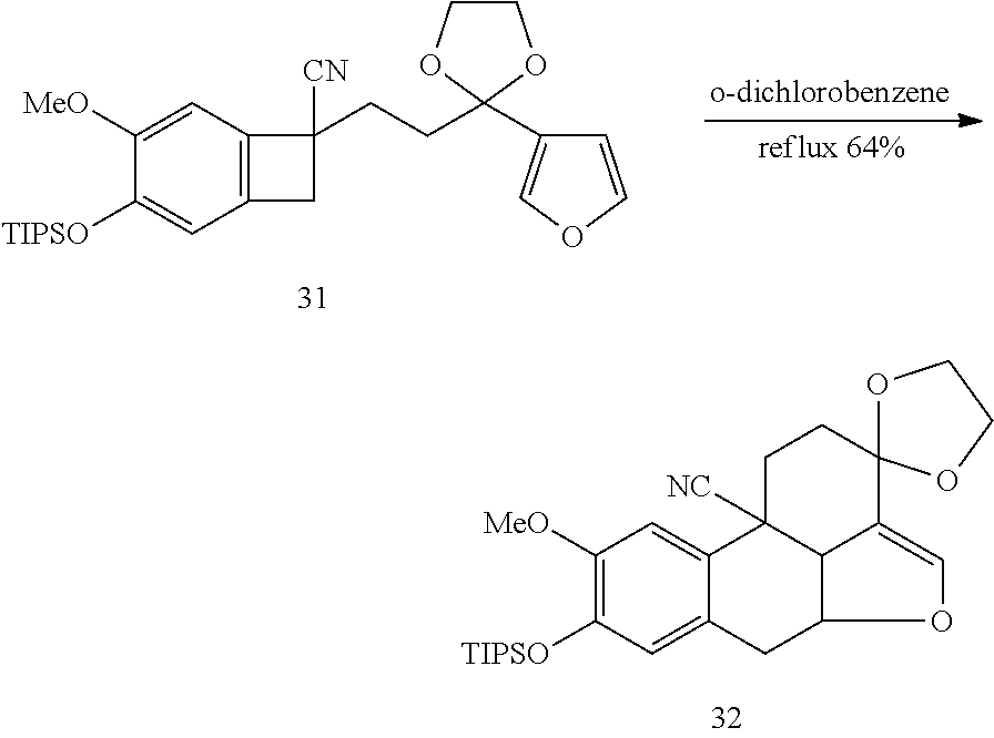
C12=CC([TIPSO])=C([MeO])C=C1C1([NC])C3C(C2)OC=C3C2(CC1)OCCO2.C12=C(C=C([MeO])C([TIPSO])=C1)C([CN])(CCC1(C3=COC=C3)OCCO1)C2
